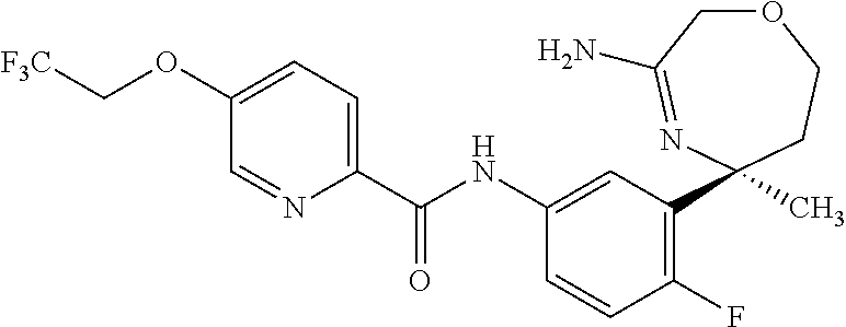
C1(C(NC2=CC(C3(C)CCOCC(N)=N3)=C(F)C=C2)=O)=CC=C(OC[F3C])C=N1
